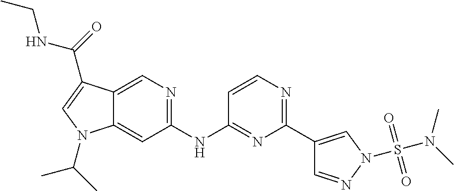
C1(NC2=NC(C3=CN(S(N(C)C)(=O)=O)N=C3)=NC=C2)=NC=C2C(=C1)N(C(C)C)C=C2C(=O)NCC
